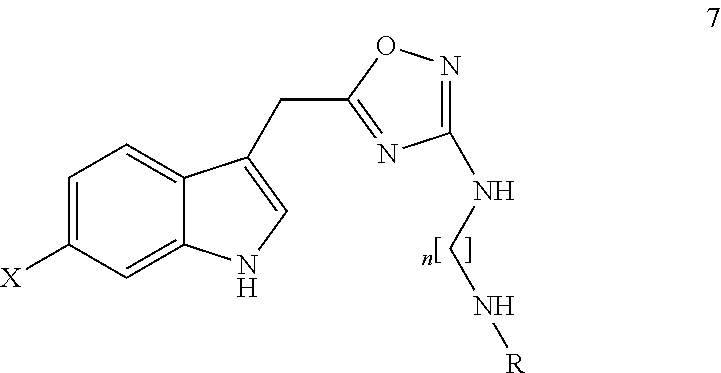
C1=C([X])C=C2C(=C1)C(CC1=NC(NCN[R])=NO1)=CN2
